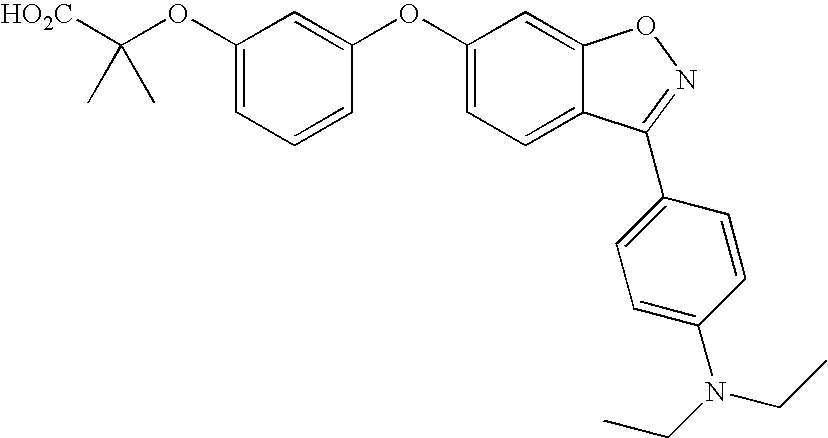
C(OC1=CC=CC(OC2=CC=C3C(=C2)ON=C3C2=CC=C(N(CC)CC)C=C2)=C1)([HO2C])(C)C
